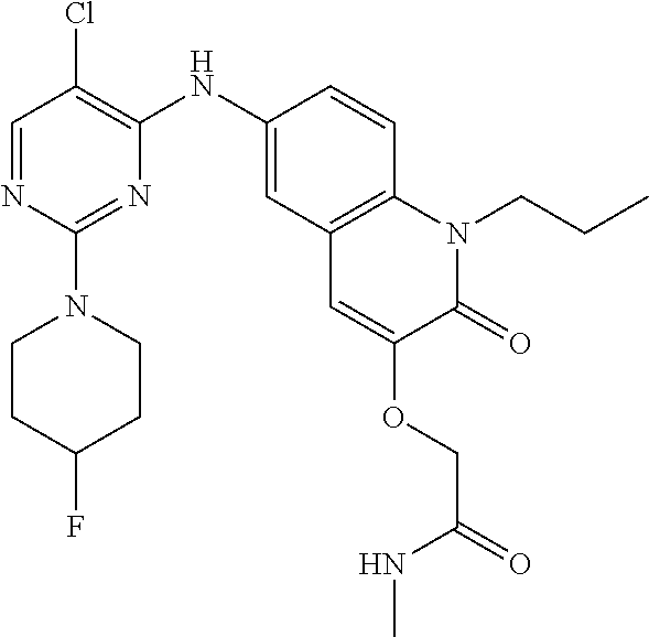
C1=NC(N2CCC(F)CC2)=NC(NC2=CC3=C(C=C2)N(CCC)C(=O)C(OCC(NC)=O)=C3)=C1Cl
